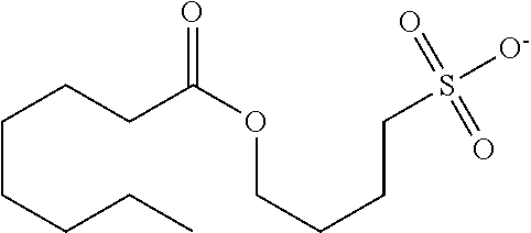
C(CCC(OCCCCS([O-])(=O)=O)=O)CCCC
